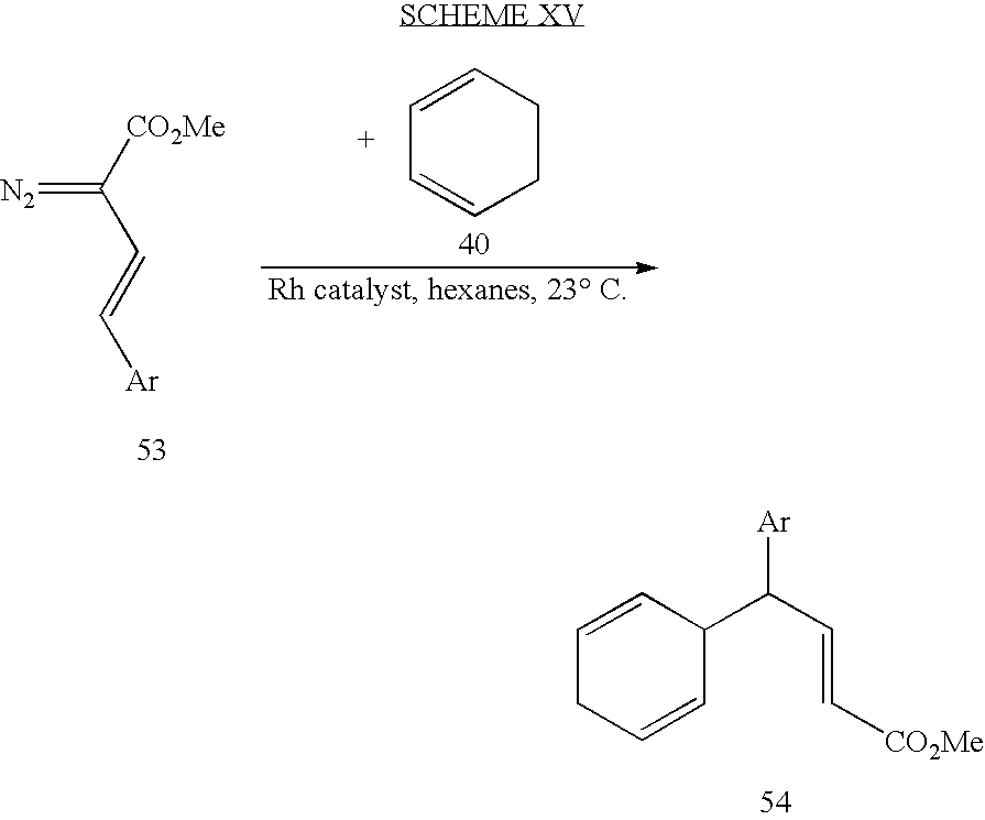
C1=CC(C(C=C[CO2Me])[Ar])C=CC1.C1=CCCC=C1.[CO2Me]C(C=C[Ar])=[N2]
